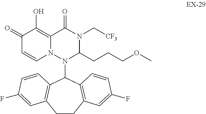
C12=C(O)C(=O)C=CN1N(C1C3=C(CCC4=C1C=CC(F)=C4)C=C(F)C=C3)C(CCCOC)N(C[CF3])C2=O
